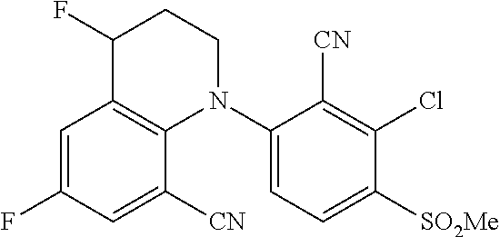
C1=C(F)C=C([CN])C2=C1C(F)CCN2C1=CC=C([SO2Me])C(Cl)=C1[CN]
